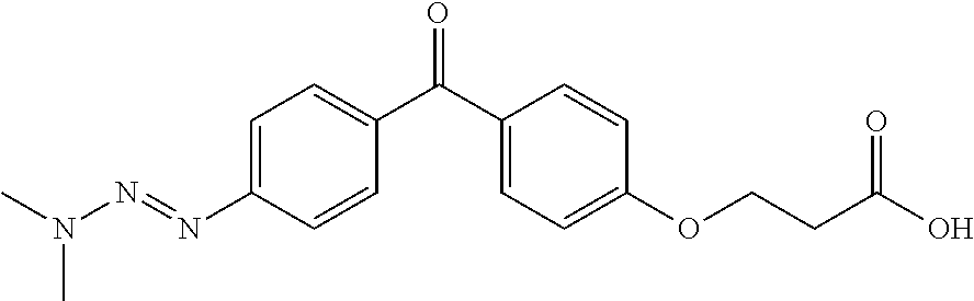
N(N=NC1=CC=C(C(C2=CC=C(OCCC(O)=O)C=C2)=O)C=C1)(C)C
